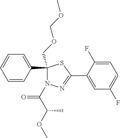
C1(COCOC)(C2=CC=CC=C2)N(C(C(C)OC)=O)N=C(C2=CC(F)=CC=C2F)S1
